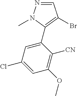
N1=CC(Br)=C(C2=CC(Cl)=CC(OC)=C2[CN])N1C
